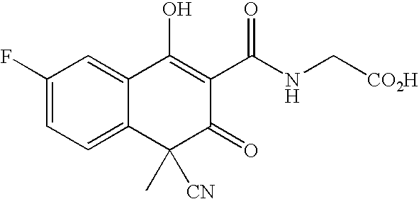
C1=C(F)C=C2C(=C1)C(C)([CN])C(=O)C(C(NC[CO2H])=O)=C2O
